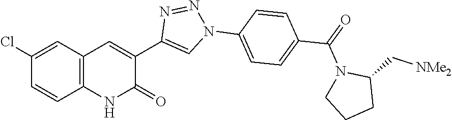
C1(Cl)=CC2=C(C=C1)NC(=O)C(C1=CN(C3=CC=C(C(=O)N4CCCC4C[NMe2])C=C3)N=N1)=C2
